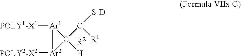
[POLY1-X1][Ar1]1C([H])(C([R1])([R2])[S-D])[Ar2]1[POLY2-X2]
